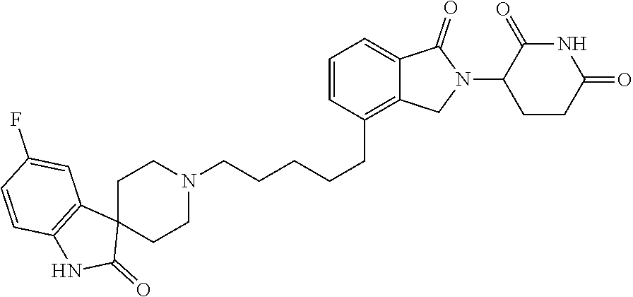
C1=CC(CCCCCN2CCC3(CC2)C2=C(NC3=O)C=CC(F)=C2)=C2C(=C1)C(=O)N(C1CCC(=O)NC1=O)C2
